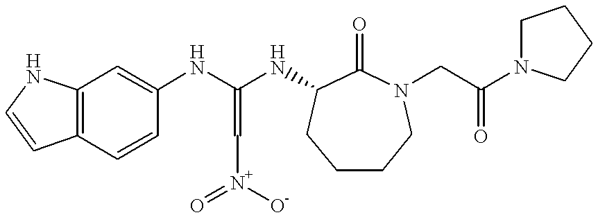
C12=C(C=CC(NC(NC3C(=O)N(CC(N4CCCC4)=O)CCCC3)=C[N+](=O)[O-])=C1)C=CN2
